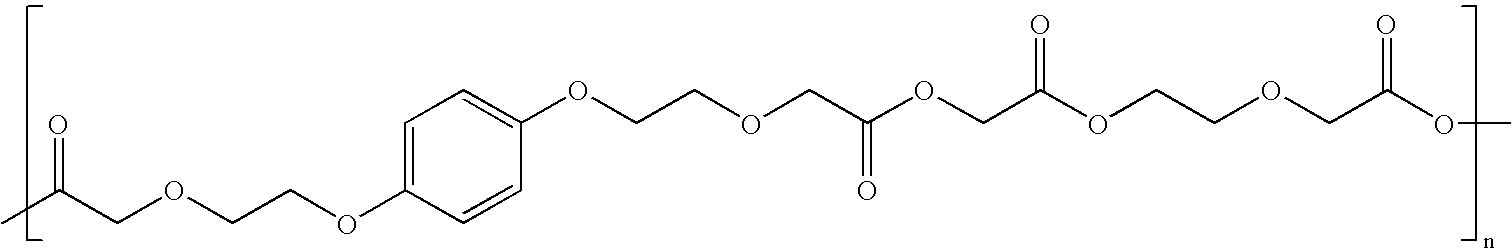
CC(COCCOC1=CC=C(OCCOCC(OCC(OCCOCC(OC)=O)=O)=O)C=C1)=O
